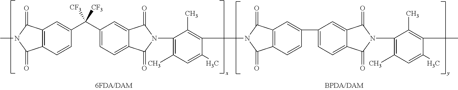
CN1C(=O)C2=C(C1=O)C=C(C(C1=CC=C3C(=C1)C(=O)N(C1=C(C)C=C(C)C(N4C(=O)C5=C(C4=O)C=C(C4=CC=C6C(=C4)C(=O)N(C4=C(C)C=C(C)C(C)=C4C)C6=O)C=C5)=C1C)C3=O)([CF3])[CF3])C=C2
